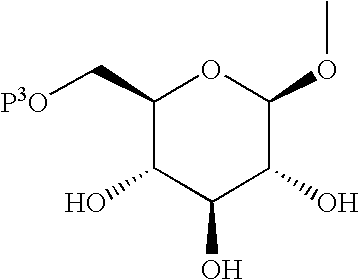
C1(C[P3O])C(O)C(O)C(O)C(OC)O1
